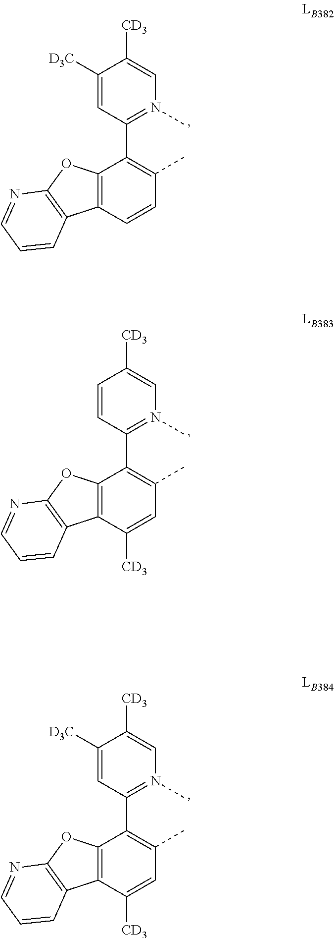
C1(C2=C(C)C=CC3=C2OC2=C3C=CC=N2)=N(C)C=C([CD3])C([D3C])=C1.C1(C2=C(C)C=C([CD3])C3=C2OC2=C3C=CC=N2)=N(C)C=C([CD3])C=C1.C1(C2=C(C)C=C([CD3])C3=C2OC2=C3C=CC=N2)=N(C)C=C([CD3])C([D3C])=C1
